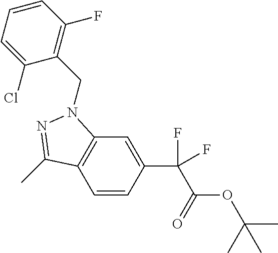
C1=CC(C(C(OC(C)(C)C)=O)(F)F)=CC2=C1C(C)=NN2CC1=C(F)C=CC=C1Cl
